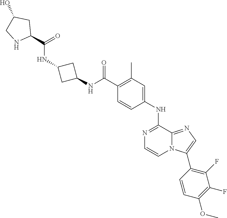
N1=C(NC2=CC(C)=C(C(NC3CC(NC(C4CC(O)CN4)=O)C3)=O)C=C2)C2=NC=C(C3=C(F)C(F)=C(OC)C=C3)N2C=C1
